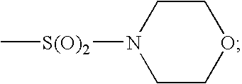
N1([S(O)2]C)CCOCC1
